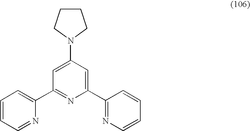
C1=C(N2CCCC2)C=C(C2=NC=CC=C2)N=C1C1=CC=CC=N1
